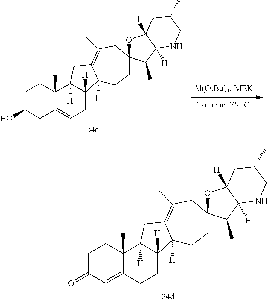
C1C(O)CC2=CCC3([H])C([H])(C2(C)C1)CC1=C(C)CC2(CCC31[H])OC1([H])C([H])(C2C)NCC(C)C1.C1C(=O)C=C2C(C)(C1)C1([H])C([H])(CC2)C2([H])C(=C(C)CC3(CC2)OC2([H])C([H])(C3C)NCC(C)C2)C1
